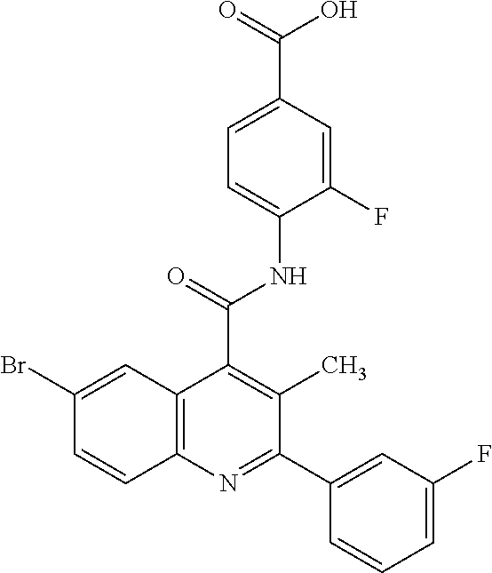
BrC1=CC2=C(C=C1)N=C(C1=CC(F)=CC=C1)C(C)=C2C(=O)NC1=CC=C(C(=O)O)C=C1F
